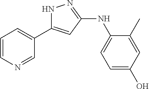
C1=CN=CC(C2=CC(NC3=CC=C(O)C=C3C)=NN2)=C1
